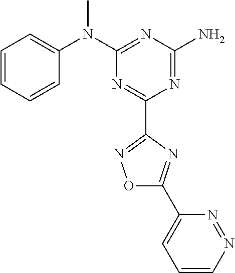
C1=CC=CC(N(C2=NC(N)=NC(C3=NOC(C4=CC=CN=N4)=N3)=N2)C)=C1
